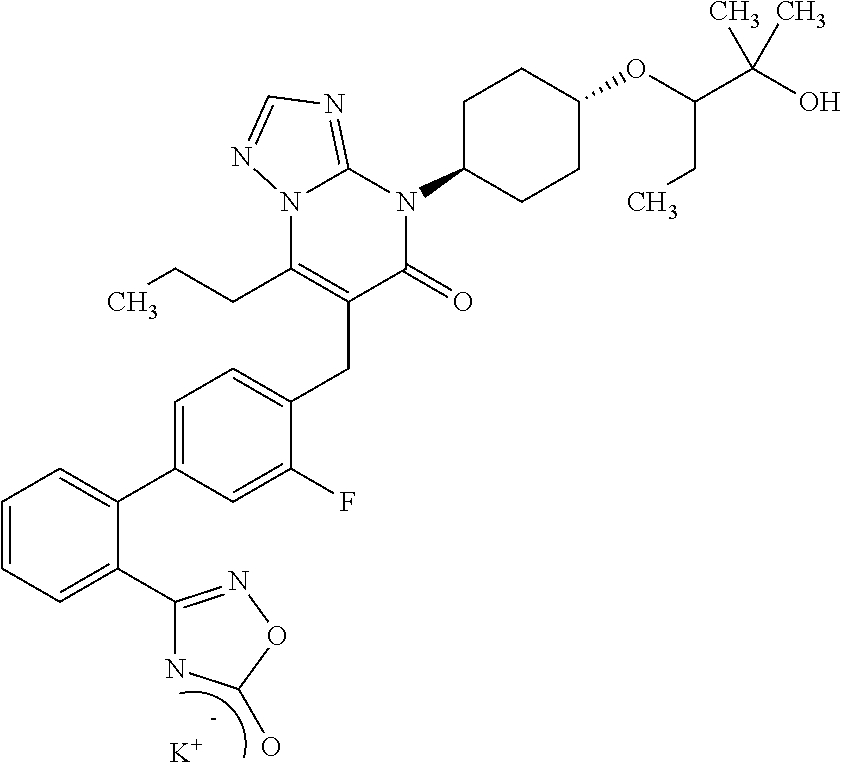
C1(C2=NOC(O)N2)=CC=CC=C1C1=CC=C(CC2=C(CCC)N3C(=NC=N3)N(C3CCC(OC(C(O)(C)C)CC)CC3)C2=O)C(F)=C1.[K]
